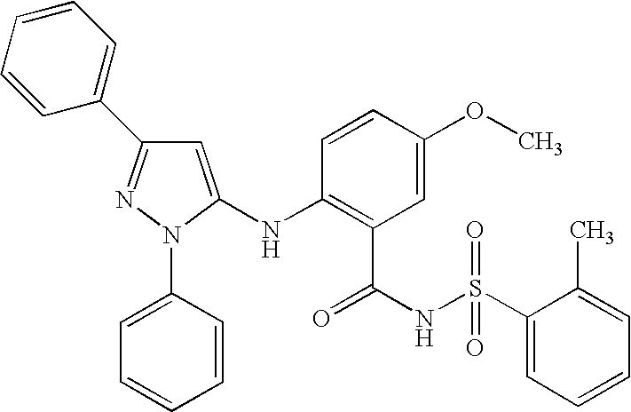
N(C1=C(C(NS(C2=CC=CC=C2C)(=O)=O)=O)C=C(OC)C=C1)C1=CC(C2=CC=CC=C2)=NN1C1=CC=CC=C1
